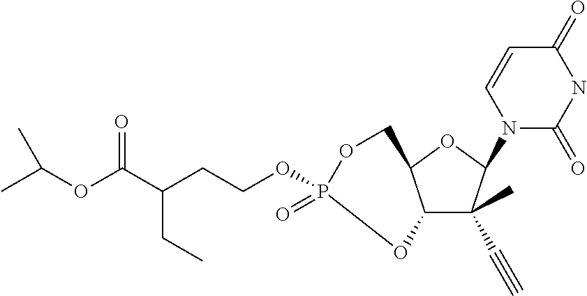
C12C(C)(C#C)C(N3C(=O)NC(=O)C=C3)OC1COP(=O)(OCCC(C(OC(C)C)=O)CC)O2
